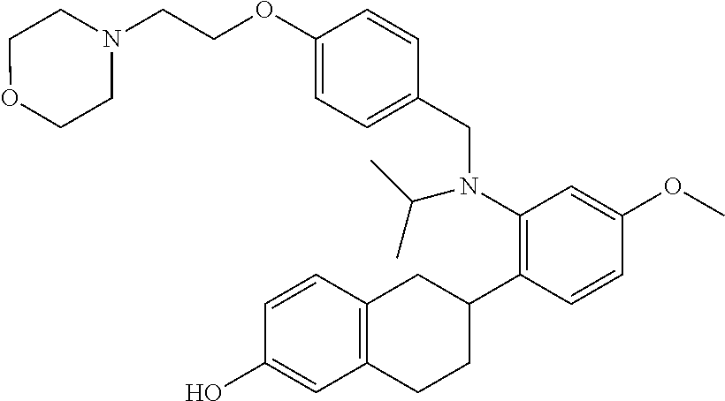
N1(CCOC2=CC=C(CN(C3=C(C4CC5=C(CC4)C=C(O)C=C5)C=CC(OC)=C3)C(C)C)C=C2)CCOCC1
